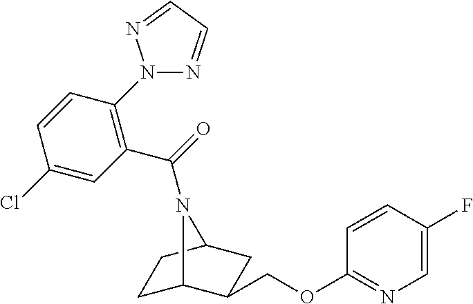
C1C2C(COC3=NC=C(F)C=C3)CC(C1)N2C(=O)C1=C(N2N=CC=N2)C=CC(Cl)=C1
